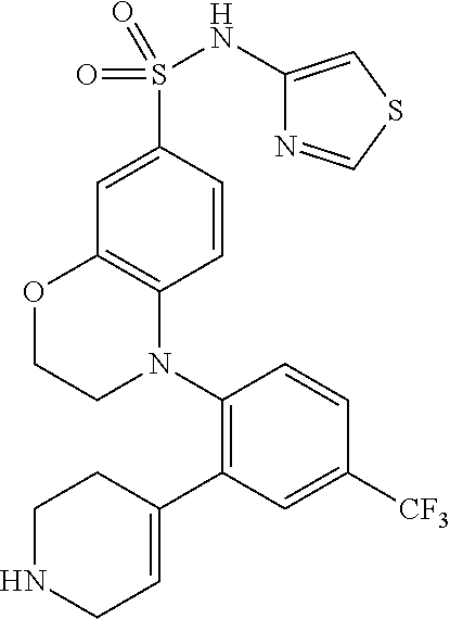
C1(NS(=O)(=O)C2=CC3=C(C=C2)N(C2=C(C4=CCNCC4)C=C([CF3])C=C2)CCO3)=CSC=N1
